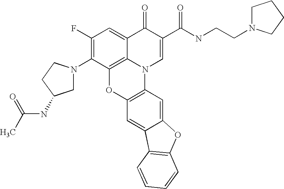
C1(F)=C(N2CC(NC(C)=O)CC2)C2=C3C(=C1)C(=O)C(C(=O)NCCN1CCCC1)=CN3C1=C(O2)C=C2C(=C1)OC1=C2C=CC=C1
